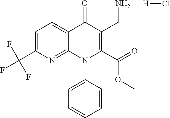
C1=C(C(F)(F)F)N=C2C(=C1)C(=O)C(CN)=C(C(=O)OC)N2C1=CC=CC=C1.[H]Cl
